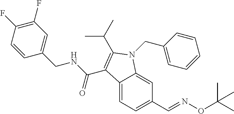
C1(F)=C(F)C=CC(CNC(=O)C2=C(C(C)C)N(CC3=CC=CC=C3)C3=CC(C=NOC(C)(C)C)=CC=C32)=C1
